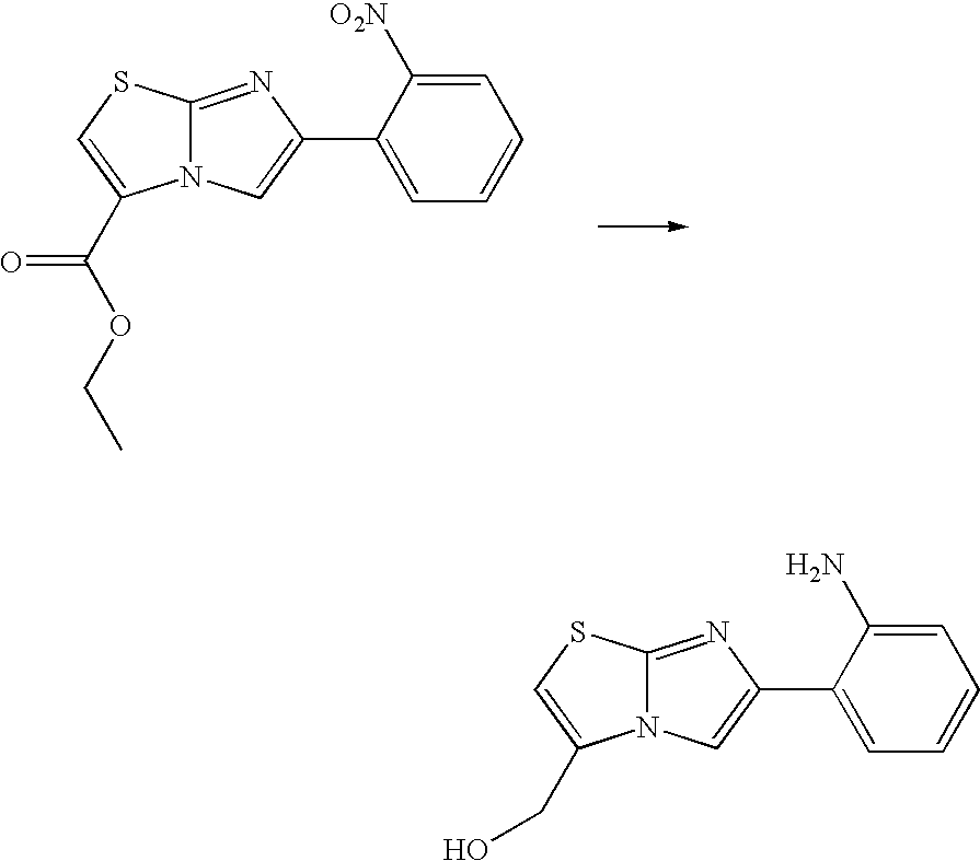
C(OCC)(=O)C1=CSC2=NC(C3=CC=CC=C3[O2N])=CN21.C(C1=CSC2=NC(C3=CC=CC=C3N)=CN21)O
